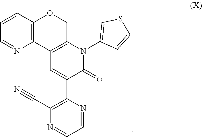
C1(N2C3=C(C=C(C4=C(C#N)N=CC=N4)C2=O)C2=C(C=CC=N2)OC3)=CSC=C1
